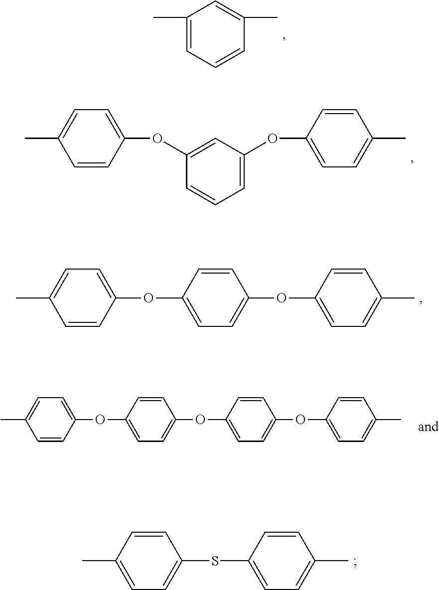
CC1=CC=C(SC2=CC=C(C)C=C2)C=C1.CC1=CC=C(OC2=CC=C(OC3=CC=C(OC4=CC=C(C)C=C4)C=C3)C=C2)C=C1.C1(C)=CC=CC(C)=C1.C1=CC=C(OC2=CC=C(C)C=C2)C=C1OC1=CC=C(C)C=C1.CC1=CC=C(OC2=CC=C(OC3=CC=C(C)C=C3)C=C2)C=C1
